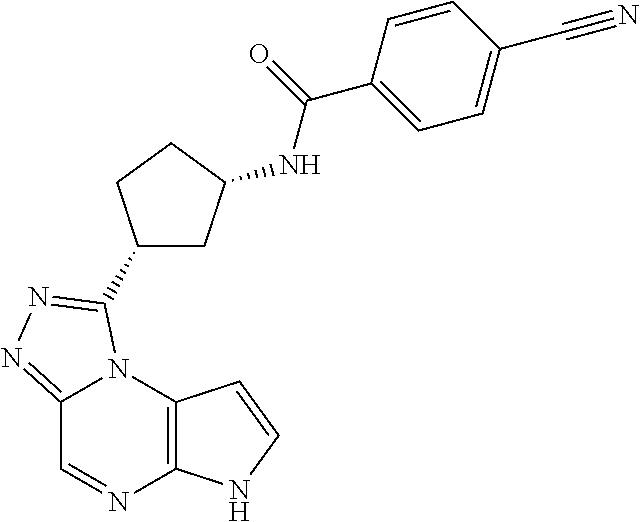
C12=NN=C(C3CCC(NC(C4=CC=C(C#N)C=C4)=O)C3)N1C1=C(N=C2)NC=C1
